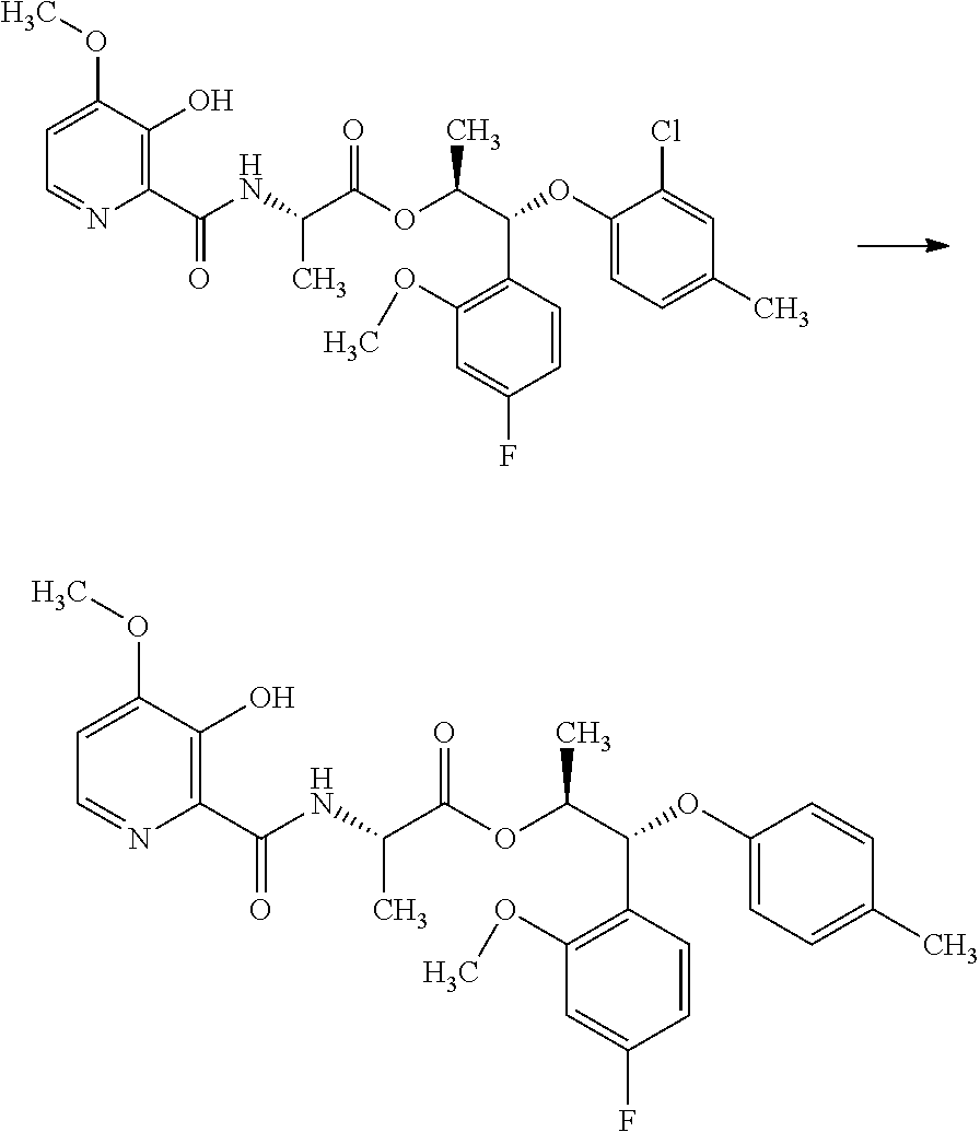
C1(OC(C(OC(C(NC(C2=C(O)C(OC)=CC=N2)=O)C)=O)C)C2=C(OC)C=C(F)C=C2)=CC=C(C)C=C1Cl.C1(OC(C(OC(C(NC(C2=C(O)C(OC)=CC=N2)=O)C)=O)C)C2=C(OC)C=C(F)C=C2)=CC=C(C)C=C1
